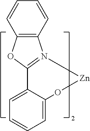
C12=C(N3=C(O1)C1=CC=CC=C1O[Zn]3)C=CC=C2
